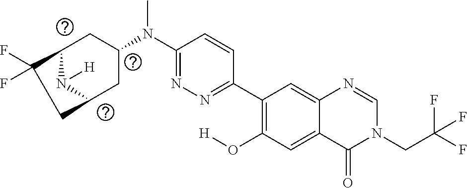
C1(C2=C(O[H])C=C3C(=C2)N=CN(CC(F)(F)F)C3=O)=NN=C(N(C2CC3N([H])C(C2)CC3(F)F)C)C=C1
